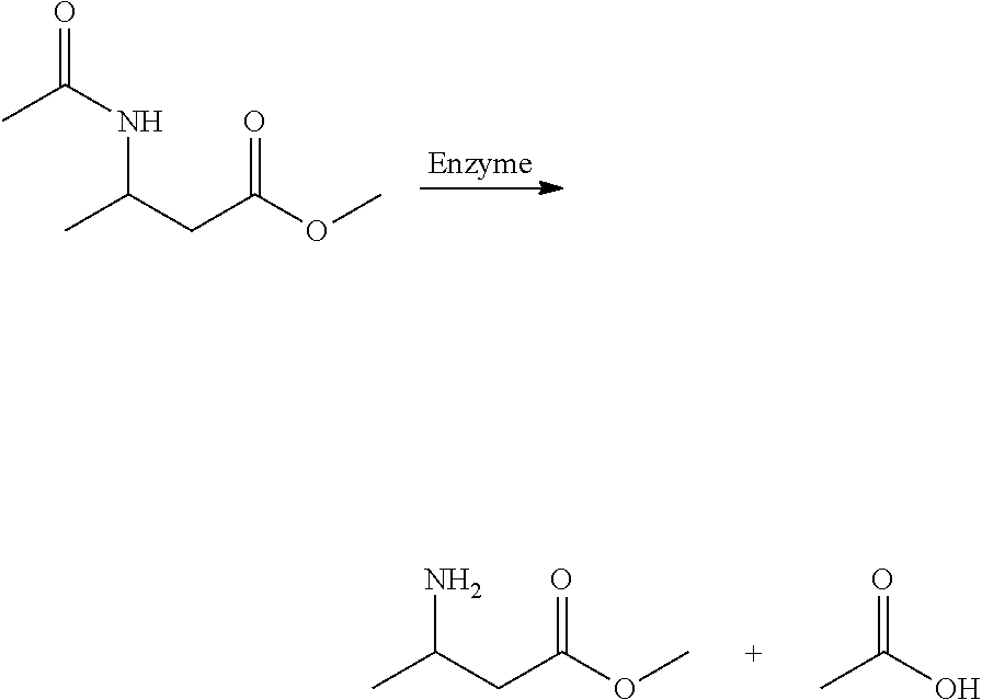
CC(CC(OC)=O)NC(C)=O.CC(CC(OC)=O)N.CC(O)=O
